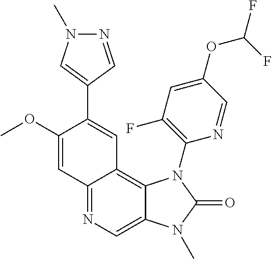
C12=NC=C3C(=C1C=C(C1=CN(C)N=C1)C(OC)=C2)N(C1=C(F)C=C(OC(F)F)C=N1)C(=O)N3C
